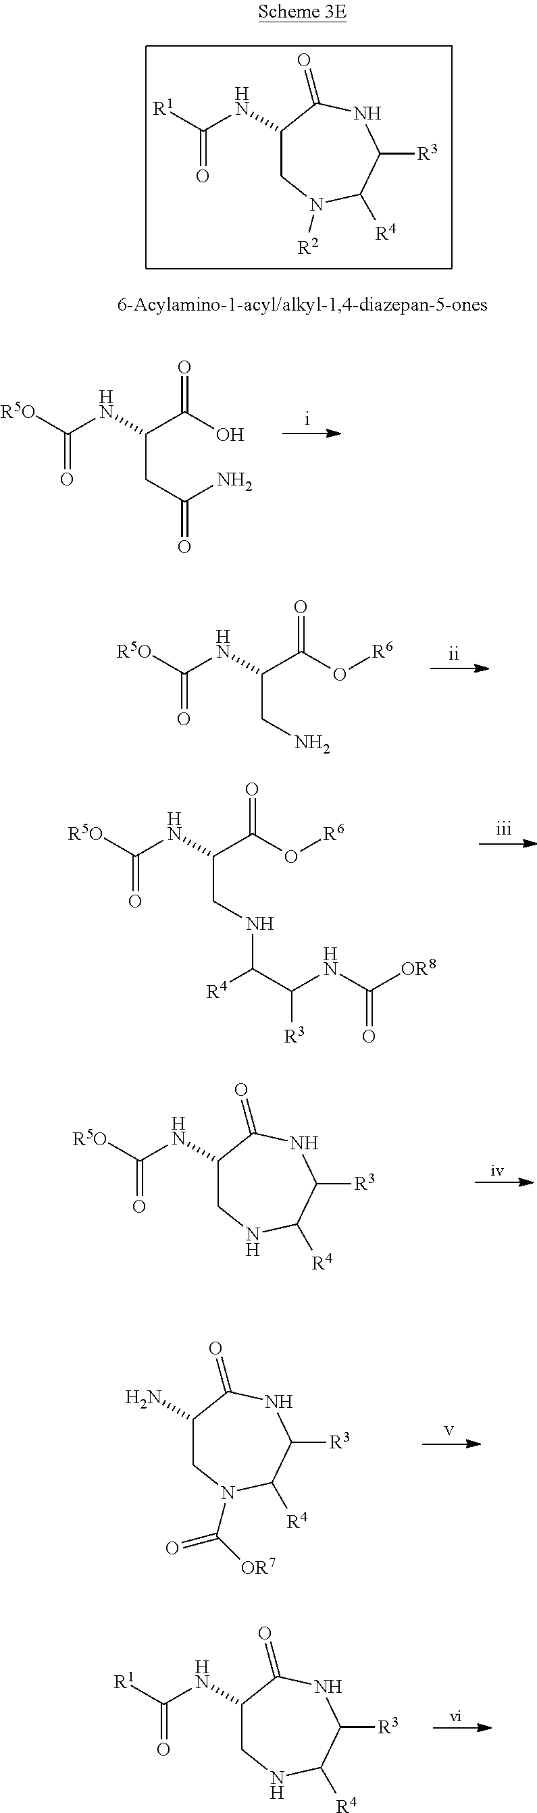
[R5O]C(NC(C(O)=O)CC(=O)N)=O.[R5O]C(NC(C(O[R6])=O)CN)=O.C1(NC([R1])=O)CN([R2])C([R4])C([R3])NC1=O.N(C(C(O[R6])=O)CNC(C(NC([OR8])=O)[R3])[R4])C([R5O])=O.C1(NC([R5O])=O)CNC([R4])C([R3])NC1=O.C1(N)CN(C([OR7])=O)C([R4])C([R3])NC1=O.C1(NC([R1])=O)CNC([R4])C([R3])NC1=O
